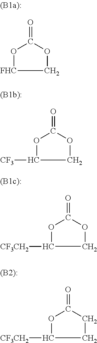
O1[FHC]COC1=O.O1C([CF3])COC1=O.O1C([CF3CH2])COC1=O.O1C([CF3CH2])CCC1=O
